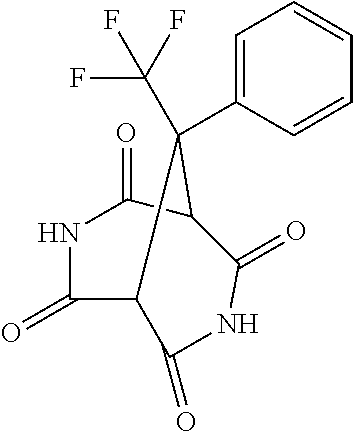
C1(=O)NC(=O)C2C(=O)NC(=O)C1C2(C1=CC=CC=C1)C(F)(F)F
